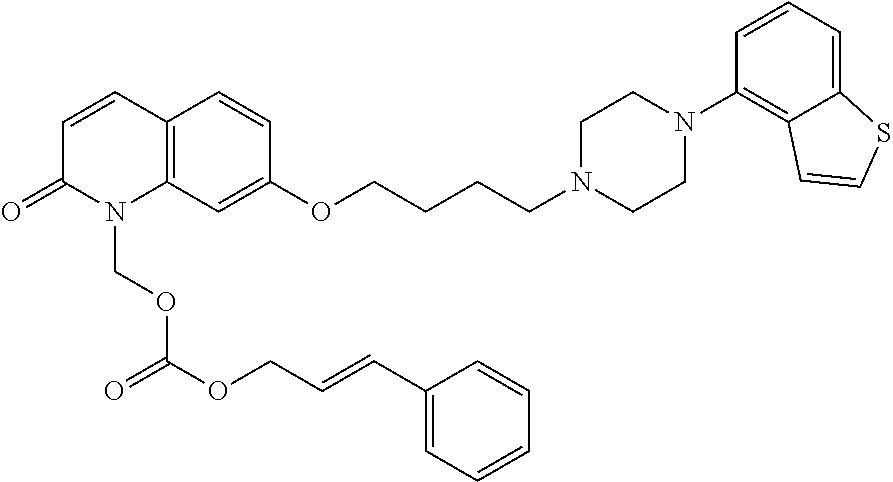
C12=C(C=C(OCCCCN3CCN(C4=C5C(=CC=C4)SC=C5)CC3)C=C1)N(COC(OCC=CC1=CC=CC=C1)=O)C(=O)C=C2
